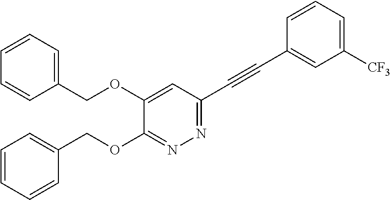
C1(COC2=CC(C#CC3=CC([CF3])=CC=C3)=NN=C2OCC2=CC=CC=C2)=CC=CC=C1
